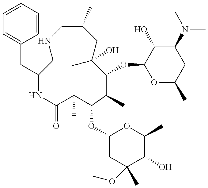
N1CC(C)CC(C)(O)C(OC2OC(C)CC(N(C)C)C2O)C(C)C(OC2CC(OC)(C)C(O)C(C)O2)C(C)C(=O)NC(CC2=CC=CC=C2)C1
